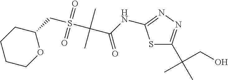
S1C(C(C)(CO)C)=NN=C1NC(C(S(CC1CCCCO1)(=O)=O)(C)C)=O
